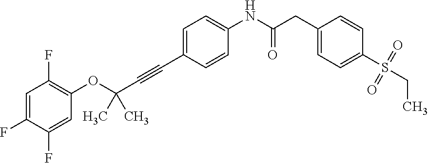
C1(F)=CC(F)=C(OC(C#CC2=CC=C(NC(CC3=CC=C(S(CC)(=O)=O)C=C3)=O)C=C2)(C)C)C=C1F
